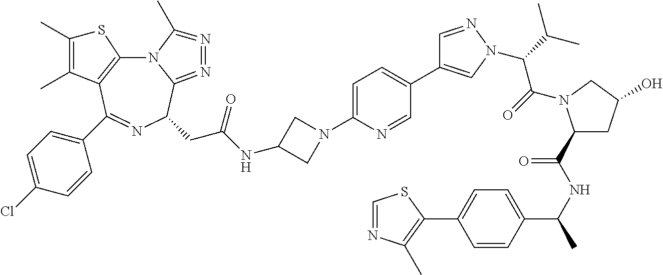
N12C3=C(C(C4=CC=C(Cl)C=C4)=NC(CC(NC4CN(C5=CC=C(C6=CN(C(C(C)C)C(=O)N7C(C(NC(C8=CC=C(C9=C(C)N=CS9)C=C8)C)=O)CC(O)C7)N=C6)C=N5)C4)=O)C1=N=N=C2C)C(C)=C(C)S3
